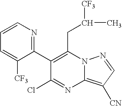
C1(C2=C(CC(C)[CF3])N3C(=C([CN])C=N3)N=C2Cl)=NC=CC=C1[CF3]
